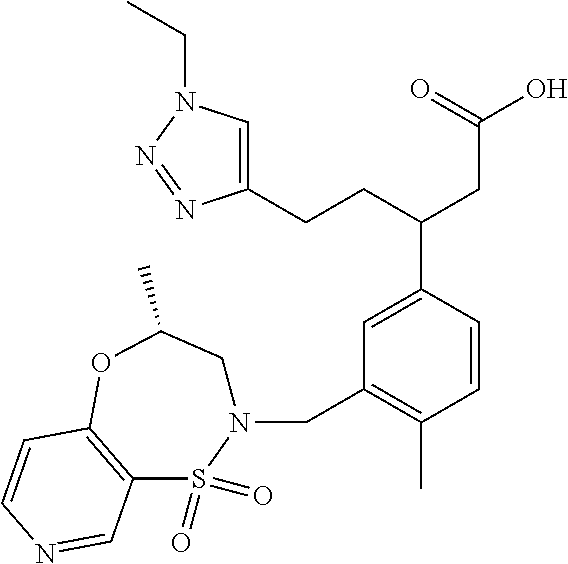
C1(CCC(CC(O)=O)C2=CC(CN3CC(C)OC4=C(S3(=O)=O)C=NC=C4)=C(C)C=C2)=CN(CC)N=N1
